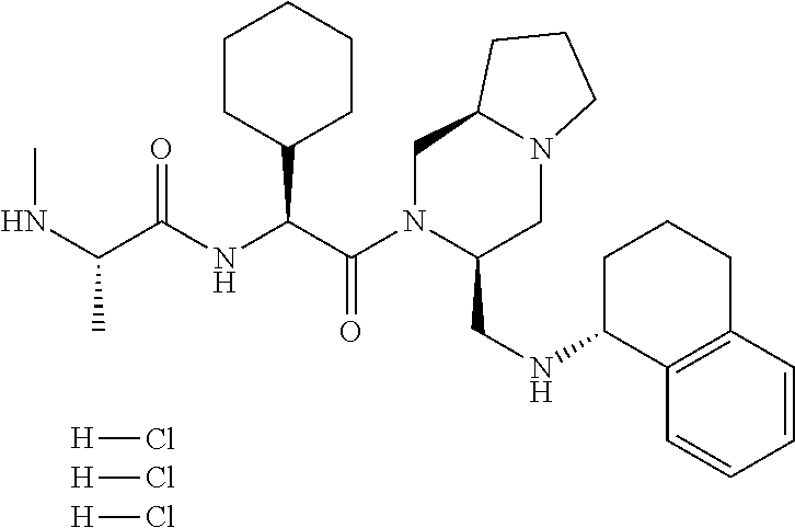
C1(C(C(N2C(CNC3C4=C(CCC3)C=CC=C4)CN3C(C2)CCC3)=O)NC(C(NC)C)=O)CCCCC1.[H]Cl.[H]Cl.[H]Cl
